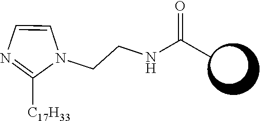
C1=CN=C([C17H33])N1CCNC(C)=O
